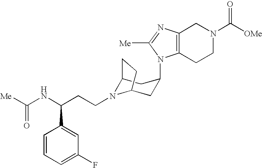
C12N(CCC(NC([Me])=O)C3=CC(F)=CC=C3)C(CC(N3C4=C(CN(C([OMe])=O)CC4)N=C3[Me])C1)CC2
